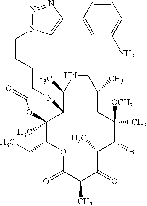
O1C(=O)C(C)C(=O)C(C)C(B)C([OCH3])(C)CC(C)CNC([F3C])C2C(C)(C1CC)OC(=O)N2CCCCN1N=NC(C2=CC(N)=CC=C2)=C1
